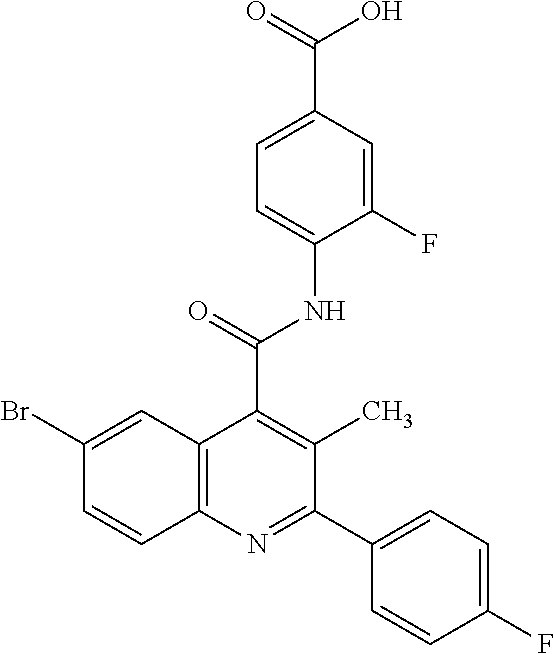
BrC1=CC2=C(C=C1)N=C(C1=CC=C(F)C=C1)C(C)=C2C(=O)NC1=CC=C(C(=O)O)C=C1F
